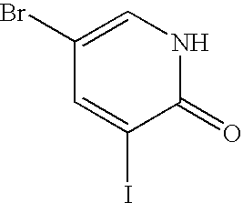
C1(=O)NC=C(Br)C=C1I
